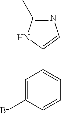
C1=C(Br)C=CC=C1C1=CN=C(C)N1
